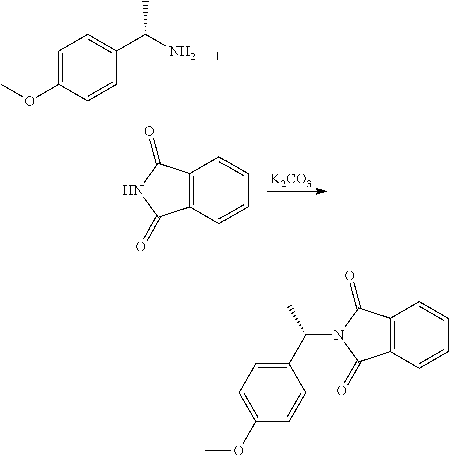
C1=C(OC)C=CC(C(N)C)=C1.C12=C(C=CC=C1)C(=O)NC2=O.[K2CO3].C12=C(C=CC=C1)C(=O)N(C(C1=CC=C(OC)C=C1)C)C2=O
